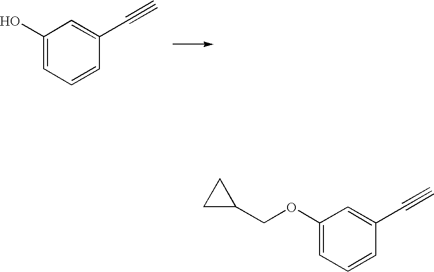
C1(O)=CC=CC(C#C)=C1.C1(OCC2CC2)=CC=CC(C#C)=C1
